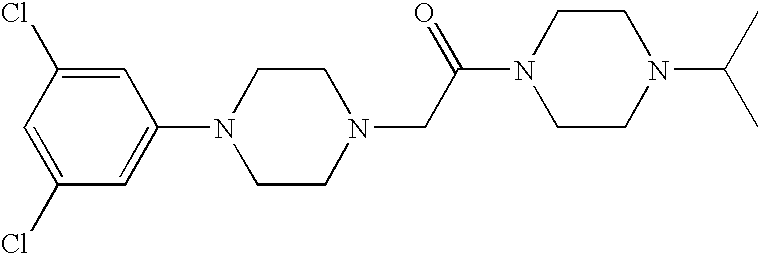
C1(N2CCN(CC(N3CCN(C(C)C)CC3)=O)CC2)=CC(Cl)=CC(Cl)=C1
